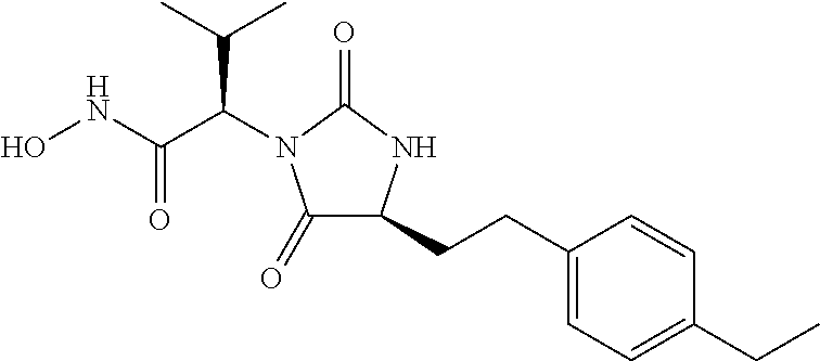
ONC(C(C(C)C)N1C(=O)C(CCC2=CC=C(CC)C=C2)NC1=O)=O
